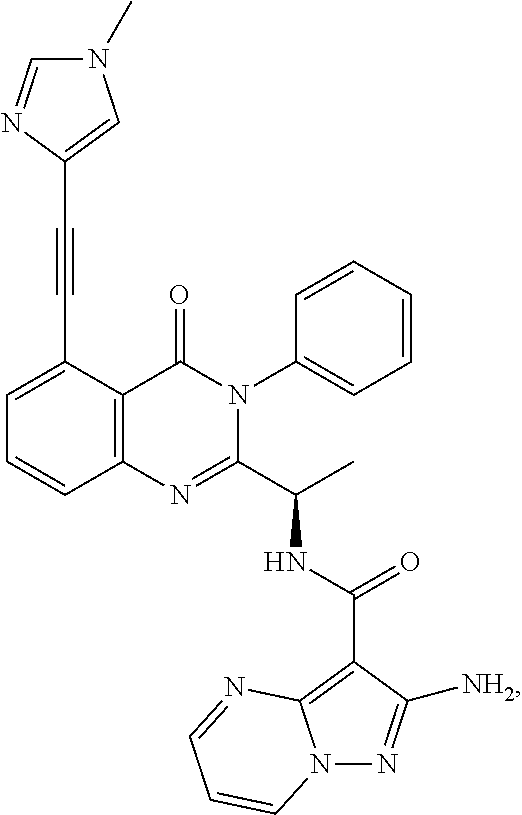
C1(C#CC2=CN(C)C=N2)=CC=CC2=C1C(=O)N(C1=CC=CC=C1)C(C(C)NC(C1=C3N(N=C1[NH2])C=CC=N3)=O)=N2
